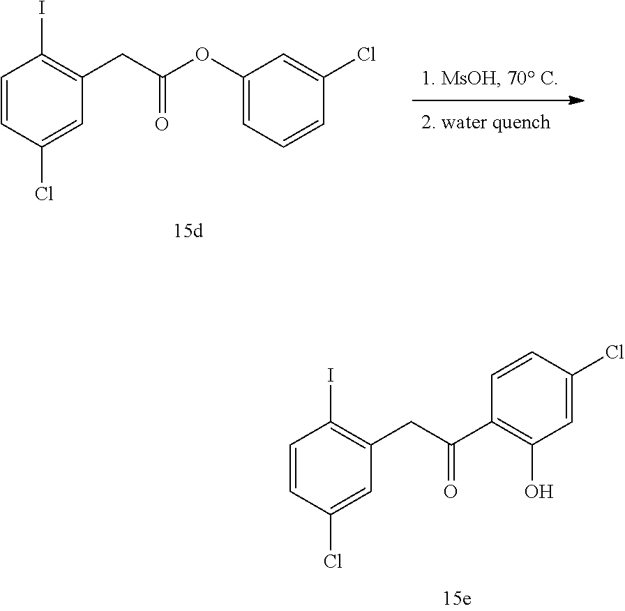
C1=CC(Cl)=CC(CC(C2=C(O)C=C(Cl)C=C2)=O)=C1I.C1=CC(Cl)=CC(CC(OC2=CC=CC(Cl)=C2)=O)=C1I
